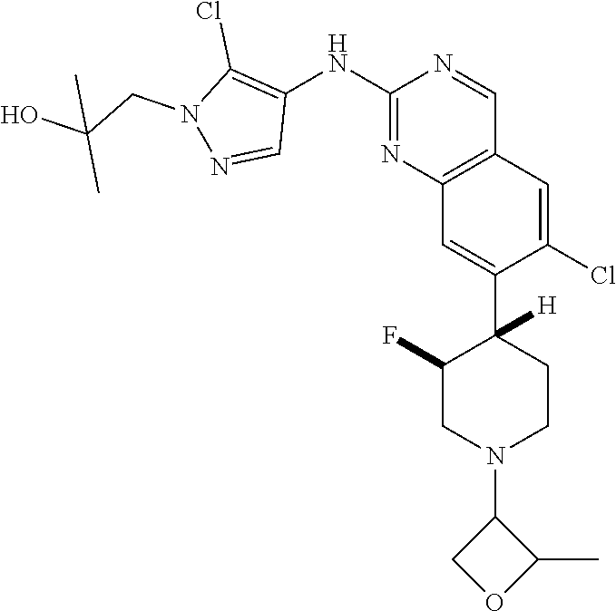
C12=C(C=C(Cl)C(C3([H])CCN(C4COC4C)CC3F)=C1)C=NC(NC1=C(Cl)N(CC(C)(O)C)N=C1)=N2
